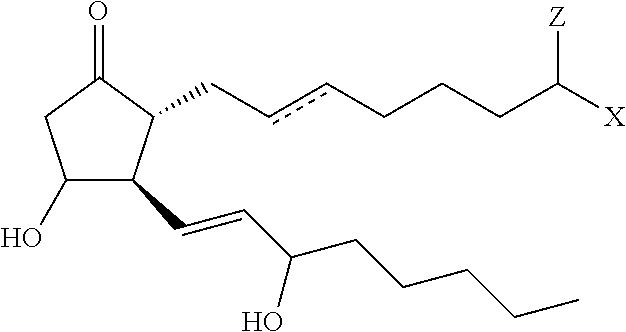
C1(O)C(C=CC(CCCCC)O)C(CccCCCC([X])[Z])C(=O)C1
